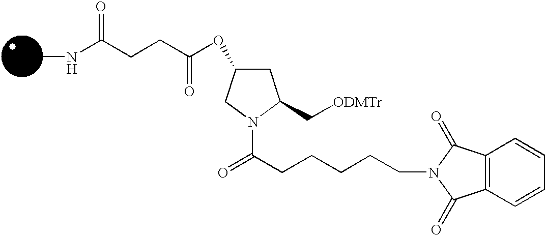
C(CN1C(=O)C2=C(C1=O)C=CC=C2)CCCC(=O)N1C(C[ODMTr])CC(OC(CCC(NC)=O)=O)C1
